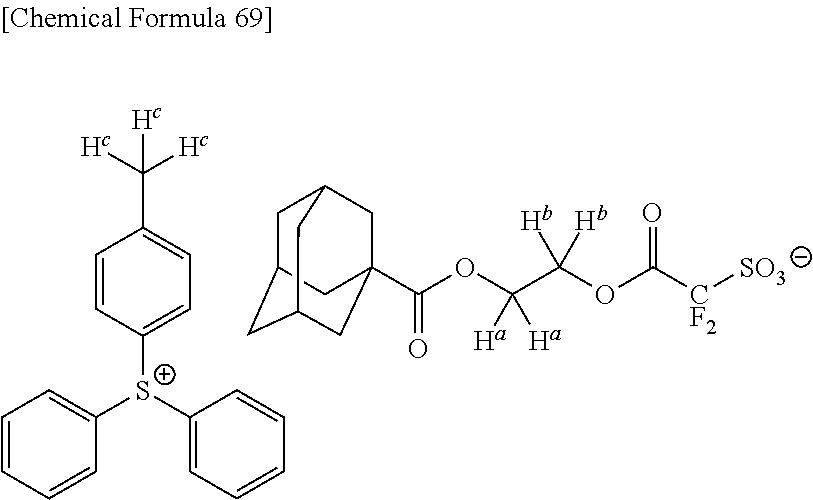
C1C2CC3CC(C(OC([Ha])([Ha])C(OC([CF2][SO3])=O)([Hb])[Hb])=O)(CC1C3)C2.C1=CC([S+](C2=CC=CC=C2)C2=CC=CC=C2)=CC=C1C([Hc])([Hc])[Hc]
